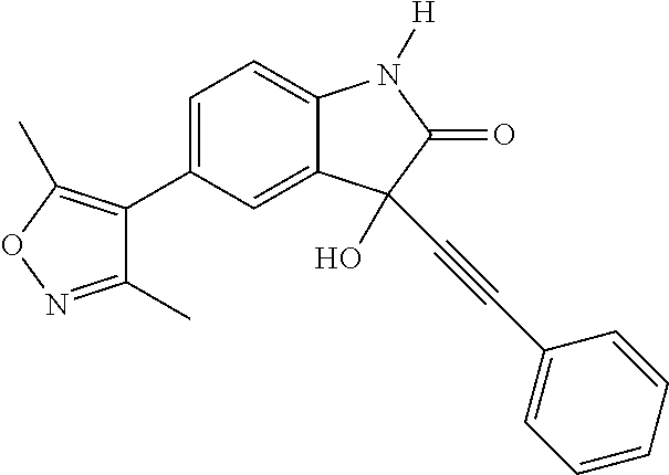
C1=C(C2=C(C)ON=C2C)C=C2C(=C1)N([H])C(=O)C2(O)C#CC1=CC=CC=C1
